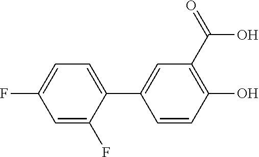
C1=C(F)C(C2=CC(C(=O)O)=C(O)C=C2)=CC=C1F
